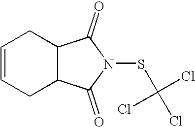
C1=CCC2C(C1)C(=O)N(SC(Cl)(Cl)Cl)C2=O
